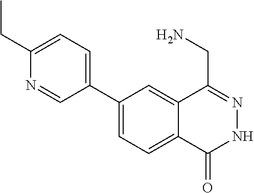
C1(C2=CC=C(CC)N=C2)=CC=C2C(=C1)C(CN)=NNC2=O
